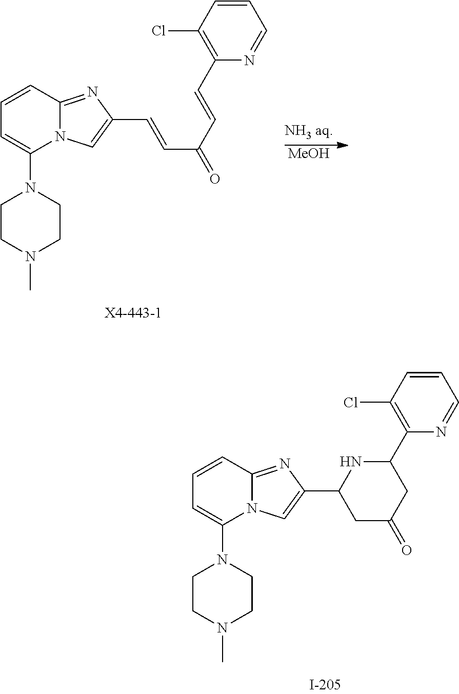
[MeOH].C1=CC2=NC(C=CC(=O)C=CC3=C(Cl)C=CC=N3)=CN2C(N2CCN(C)CC2)=C1.C1=CC2=NC(C3CC(=O)CC(C4=C(Cl)C=CC=N4)N3)=CN2C(N2CCN(C)CC2)=C1
